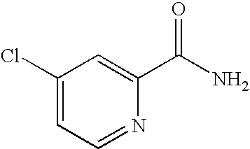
C1(Cl)=CC=NC(C(N)=O)=C1
